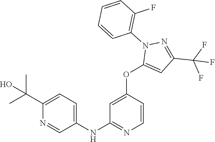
C1(NC2=NC=CC(OC3=CC(C(F)(F)F)=NN3C3=C(F)C=CC=C3)=C2)=CC=C(C(C)(C)O)N=C1
